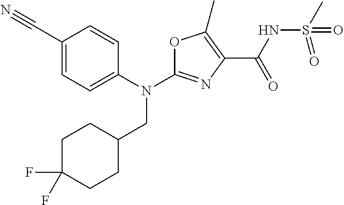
N(C1=NC(C(NS(C)(=O)=O)=O)=C(C)O1)(CC1CCC(F)(F)CC1)C1=CC=C(C#N)C=C1
